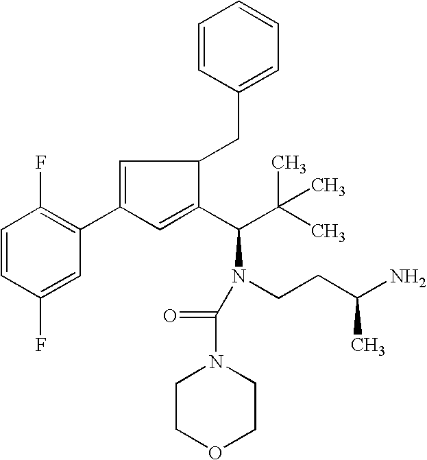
C1=CC(CC2C=C(C3=C(F)C=CC(F)=C3)C=C2C(C(C)(C)C)N(C(N2CCOCC2)=O)CCC(N)C)=CC=C1
